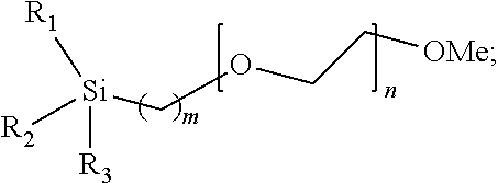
[R2][Si]([R3])([R1])COCC[OMe]
